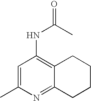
C1=C(C)N=C2C(=C1NC(C)=O)CCCC2
